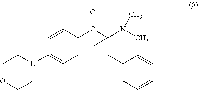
C1OCCN(C2=CC=C(C(C(N(C)C)(CC3=CC=CC=C3)C)=O)C=C2)C1
